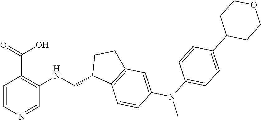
C1=CN=CC(NCC2C3=C(CC2)C=C(N(C)C2=CC=C(C4CCOCC4)C=C2)C=C3)=C1C(=O)O
